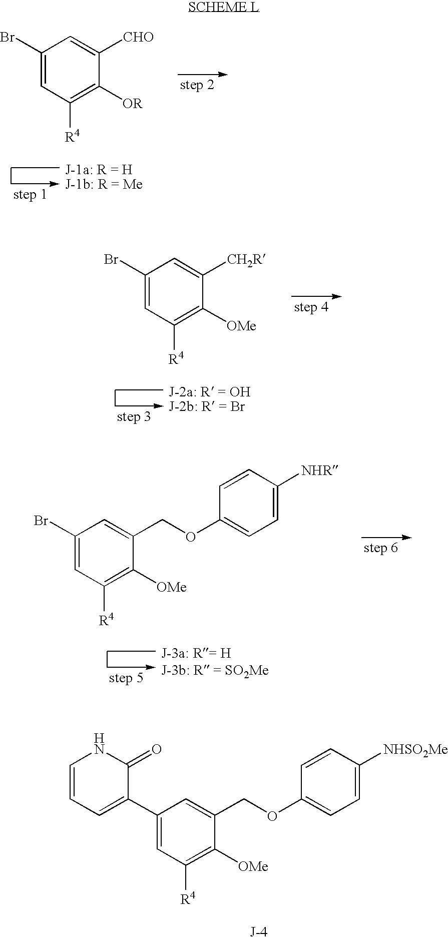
C1(Br)=CC([R4])=C([OR])C([CHO])=C1.C1(Br)=CC([R4])=C([OMe])C([CH2R])=C1.C1(Br)=CC([R4])=C([OMe])C(COC2=CC=C([NHR])C=C2)=C1.C1(C2=CC=CNC2=O)=CC([R4])=C([OMe])C(COC2=CC=C([NHSO2Me])C=C2)=C1
